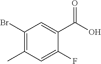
C1(Br)=C(C)C=C(F)C(C(O)=O)=C1
